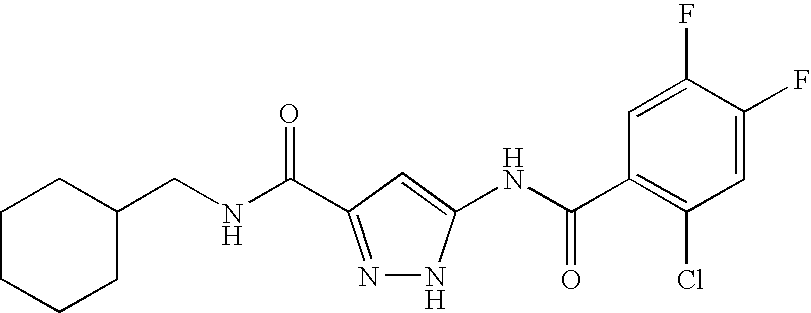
C1CCCC(CNC(=O)C2=NNC(NC(C3=C(Cl)C=C(F)C(F)=C3)=O)=C2)C1
